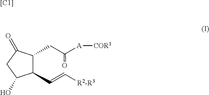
[[C1]].C1(CC([A][COR1])=O)C(C=C[R2-R3])C(O)CC1=O
